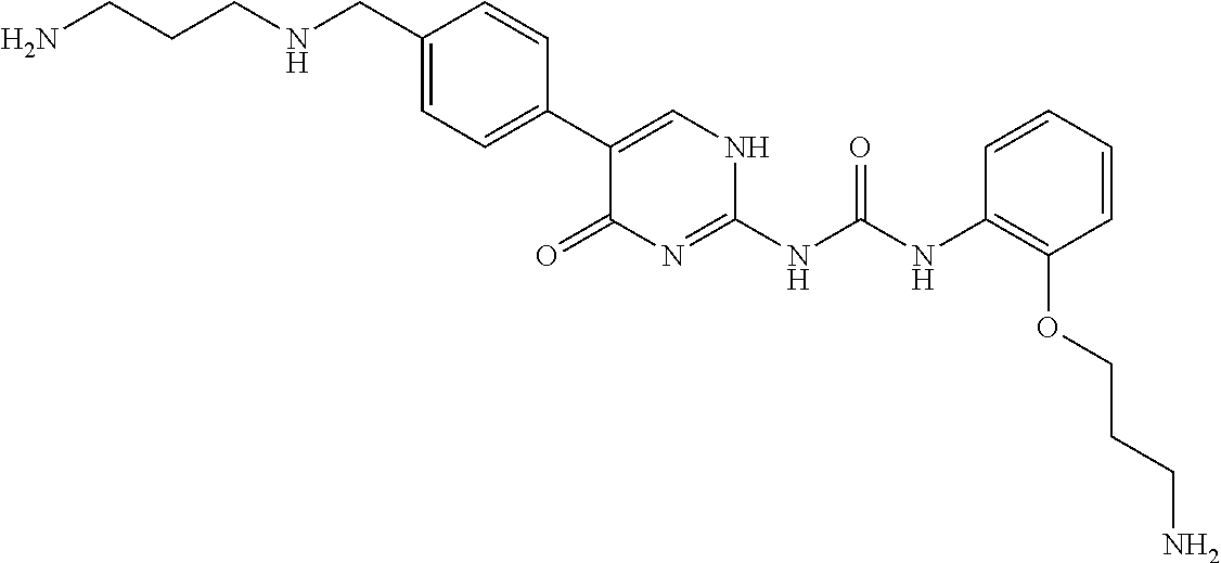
C1(CNCCCN)=CC=C(C2=CNC(NC(NC3=C(OCCCN)C=CC=C3)=O)=NC2=O)C=C1
